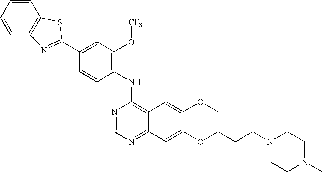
C1=CC=CC2=C1SC(C1=CC(O[CF3])=C(NC3=C4C(=NC=N3)C=C(OCCCN3CCN(C)CC3)C(OC)=C4)C=C1)=N2
